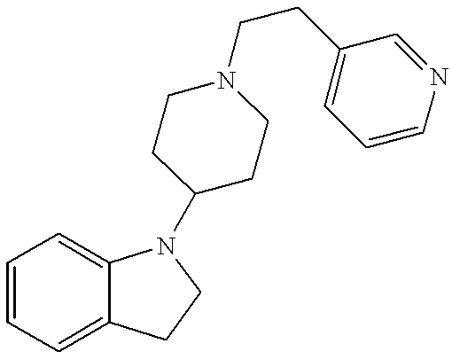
C1=CC=C2C(=C1)N(C1CCN(CCC3=CC=CN=C3)CC1)CC2
